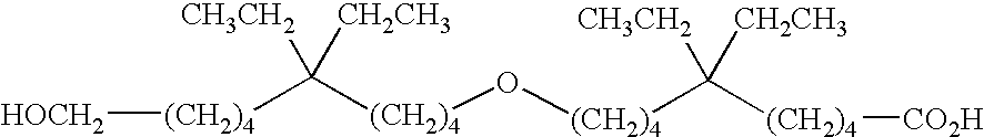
[(CH2)4](C([(CH2)4]O[(CH2)4]C([(CH2)4][CO2H])([CH3CH2])[CH2CH3])([CH3CH2])[CH2CH3])[HOCH2]
